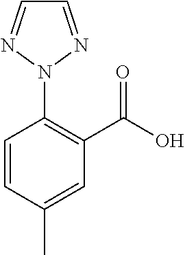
C1=CC(C)=CC(C(O)=O)=C1N1N=CC=N1
